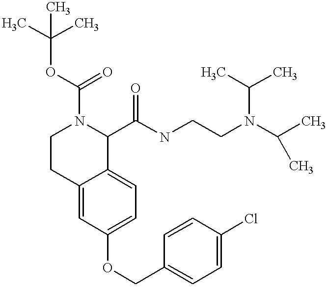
O(C1=CC=C2C(=C1)CCN(C(=O)OC(C)(C)C)C2C(NCCN(C(C)C)C(C)C)=O)CC1=CC=C(Cl)C=C1
